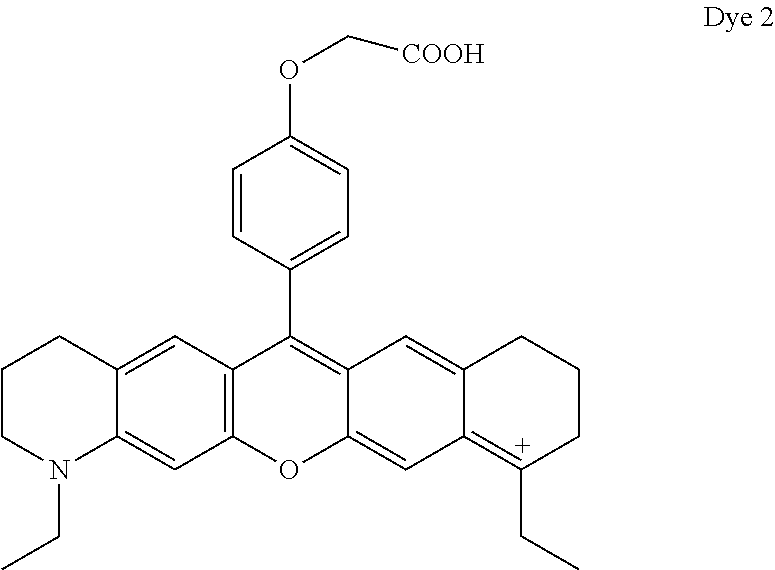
C1=CC(C2=C3C(=CC4=[C+](CC)CCCC4=C3)OC3=C2C=C2C(=C3)N(CC)CCC2)=CC=C1OC[COOH]
